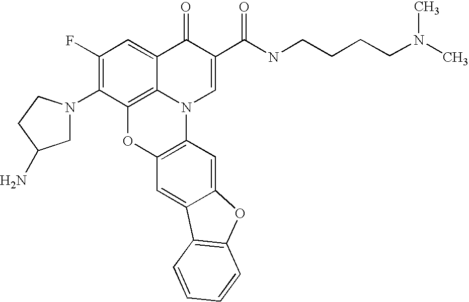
C1(F)=C(N2CC(N)CC2)C2=C3C(=C1)C(=O)C(C(=O)NCCCCN(C)C)=CN3C1=C(O2)C=C2C(=C1)OC1=C2C=CC=C1
